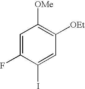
C1=C(F)C(I)=CC([OEt])=C1[OMe]
